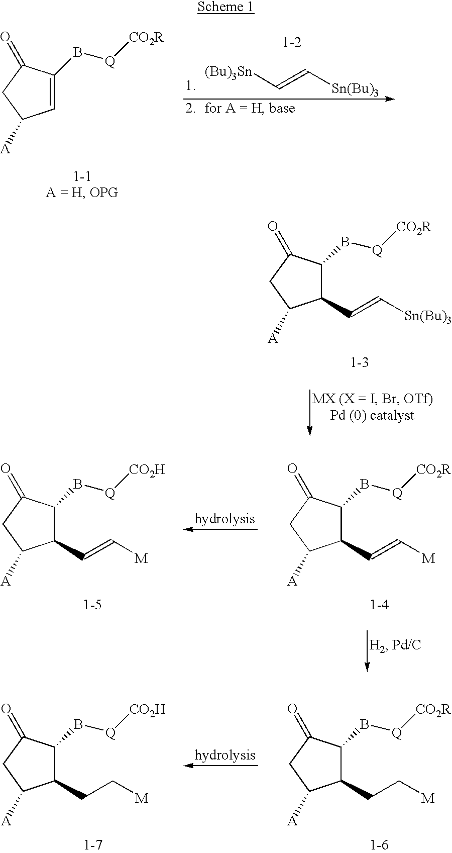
C1=C(B[Q][CO2R])C(=O)CC1[A].[(Bu)3Sn]C=C[Sn(Bu)3].C1(C=C[Sn(Bu)3])C(B[Q][CO2R])C(=O)CC1[A].C1(C=C[M])C(B[Q][CO2R])C(=O)CC1[A].C1(C=C[M])C(B[Q][CO2H])C(=O)CC1[A].C1(CC[M])C(B[Q][CO2R])C(=O)CC1[A].C1(CC[M])C(B[Q][CO2H])C(=O)CC1[A]
